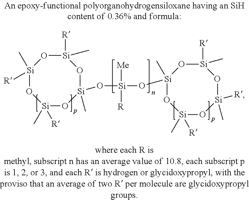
[Si]1(C)([R])O[Si](C)([R])O[Si](C)(O[Si](O[Si]2(C)O[Si](C)([R])O[Si](C)([R])O[Si]([R])(C)O2)([R])[Me])O[Si]([R])(C)O1
